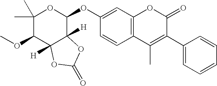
C1=C(OC2OC(C)(C)C(OC)C3([H])C2([H])OC(=O)O3)C=CC2=C1OC(=O)C(C1=CC=CC=C1)=C2C
